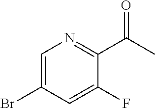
C1=C(Br)C=C(F)C(C(C)=O)=N1
